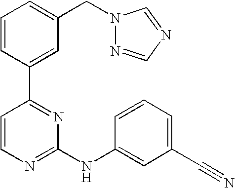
C1=CC(C2=NC(NC3=CC(C#N)=CC=C3)=NC=C2)=CC(CN2N=CN=C2)=C1
